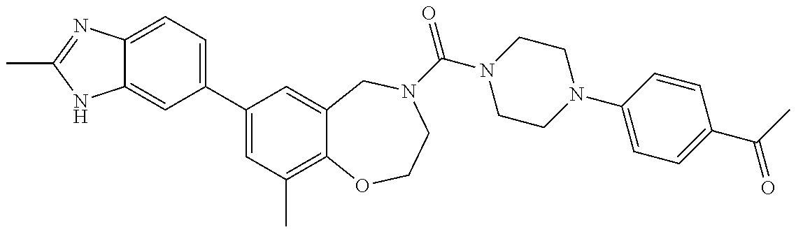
C12=CC=C(C3=CC(C)=C4C(=C3)CN(C(=O)N3CCN(C5=CC=C(C(=O)C)C=C5)CC3)CCO4)C=C1NC(C)=N2
